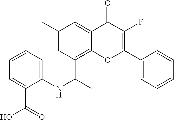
C1=CC=CC=C1C1=C(F)C(=O)C2=CC(C)=CC(C(NC3=CC=CC=C3C(O)=O)C)=C2O1
